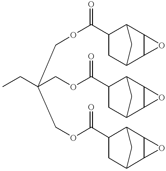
CCC(COC(C1CC2C3C(C1C2)O3)=O)(COC(C1CC2C3C(C1C2)O3)=O)COC(C1CC2C3C(C1C2)O3)=O
